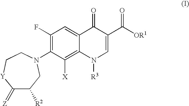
C1(F)=C(N2CC([R2])C(=[Z])[Y]CC2)C([X])=C2C(=C1)C(=O)C(C([OR1])=O)=CN2[R3]
